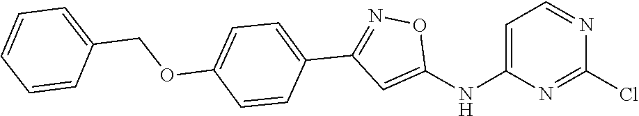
C1=C(NC2=CC(C3=CC=C(OCC4=CC=CC=C4)C=C3)=NO2)N=C(Cl)N=C1
